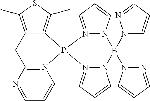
C12=N([Pt]3(C4=C(C)SC(C)=C4C1)N1=CC=CN1B(N1C=CC=N1)(N1N=CC=C1)N1N3=CC=C1)C=CC=N2
